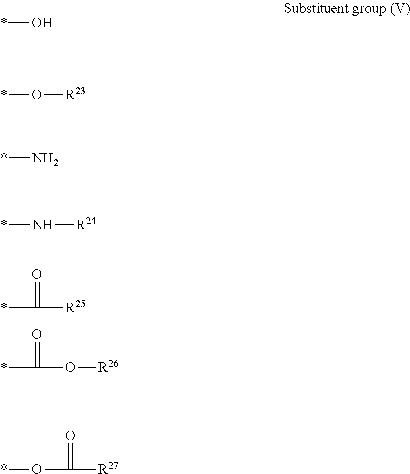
*O.*O[R23].*N.*N[R24].*C([R25])=O.*C(O[R26])=O.*OC([R27])=O
